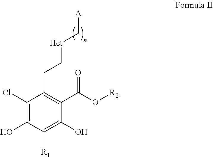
C1(Cl)=C(O)C([R1])=C(O)C(C(O[R2])=O)=C1CC[Het]C[A]
